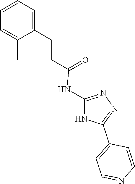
N1=C(NC(=O)CCC2=CC=CC=C2C)NC(C2=CC=NC=C2)=N1
